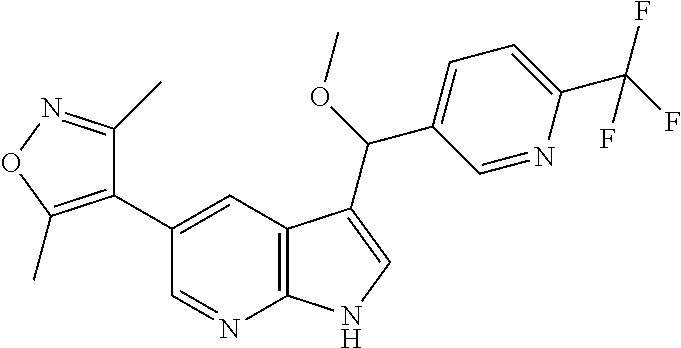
C1(C)=NOC(C)=C1C1=CC2=C(N=C1)NC=C2C(OC)C1=CC=C(C(F)(F)F)N=C1
